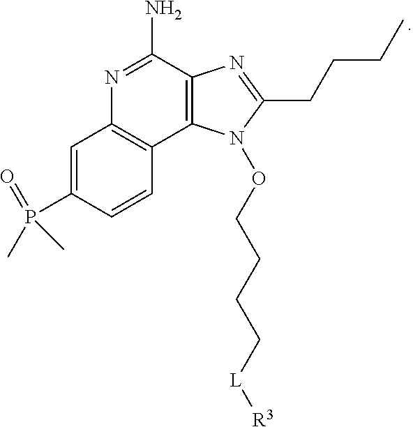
N1=C(N)C2=C(C3=C1C=C(P(=O)(C)C)C=C3)N(OCCCC[L][R3])C(CCCC)=N2
